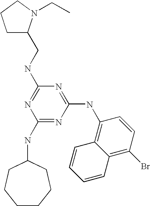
C1(NC2CCCCCC2)=NC(NC2=C3C(=C(Br)C=C2)C=CC=C3)=NC(NCC2CCCN2CC)=N1
